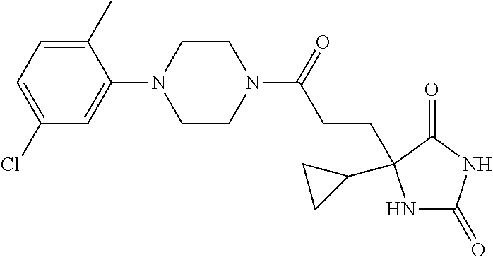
C1(C)=CC=C(Cl)C=C1N1CCN(C(=O)CCC2(C3CC3)NC(=O)NC2=O)CC1
